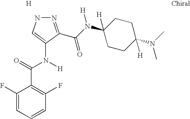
N1N=C(C(N(C2([H])CCC(N(C)C)([H])CC2)[H])=O)C(N(C(=O)C2=C(F)C=CC=C2F)[H])=C1.[H]
